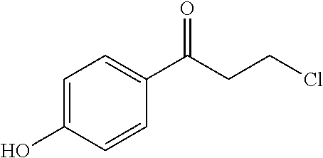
C1=C(O)C=CC(C(CCCl)=O)=C1
